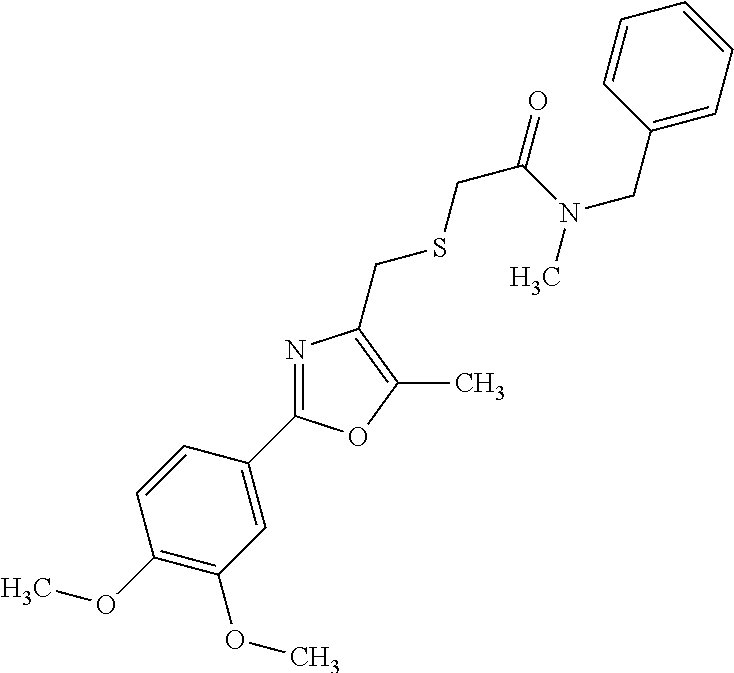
C1(OC)=C(OC)C=C(C2=NC(CSCC(N(C)CC3=CC=CC=C3)=O)=C(C)O2)C=C1
